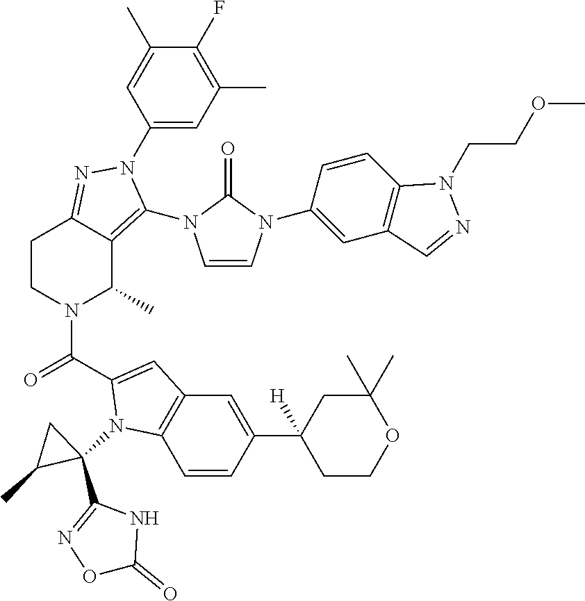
C1(F)=C(C)C=C(N2C(N3C=CN(C4=CC5=C(C=C4)N(CCOC)N=C5)C3=O)=C3C(C)N(C(=O)C4=CC5=C(C=CC(C6([H])CCOC(C)(C)C6)=C5)N4C4(C5=NOC(=O)N5)CC4C)CCC3=N2)C=C1C
